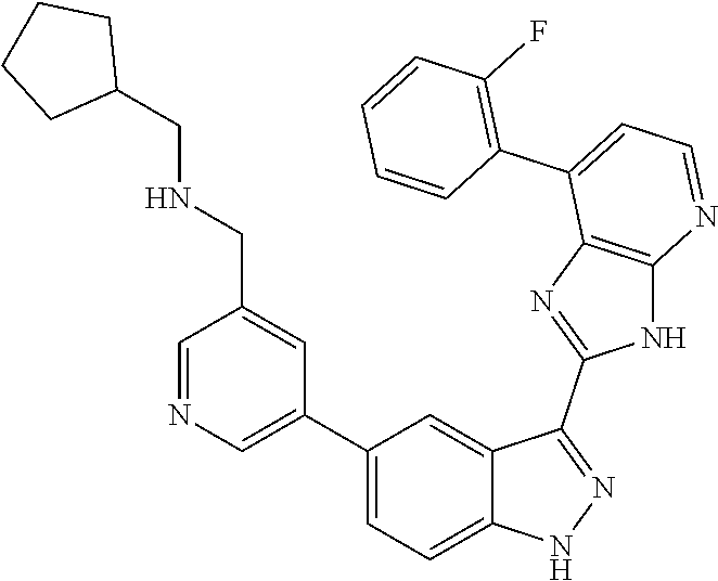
C1=NC=C(C2=CC=C3C(=C2)C(C2=NC4=C(N2)N=CC=C4C2=C(F)C=CC=C2)=NN3)C=C1CNCC1CCCC1
